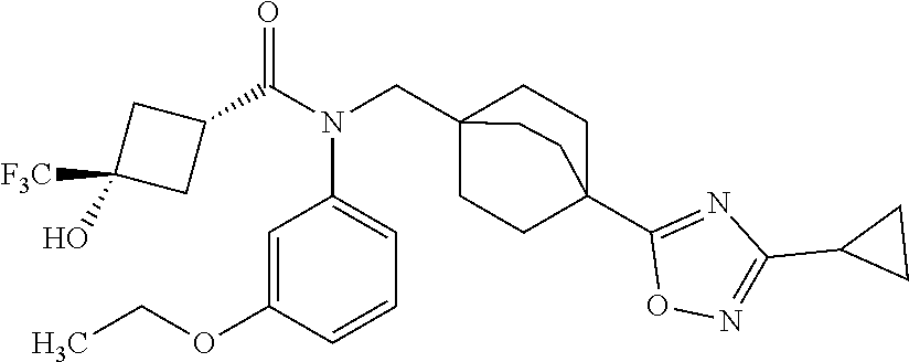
C1(C(N(CC23CCC(C4=NC(C5CC5)=NO4)(CC2)CC3)C2=CC=CC(OCC)=C2)=O)CC(O)([F3C])C1
